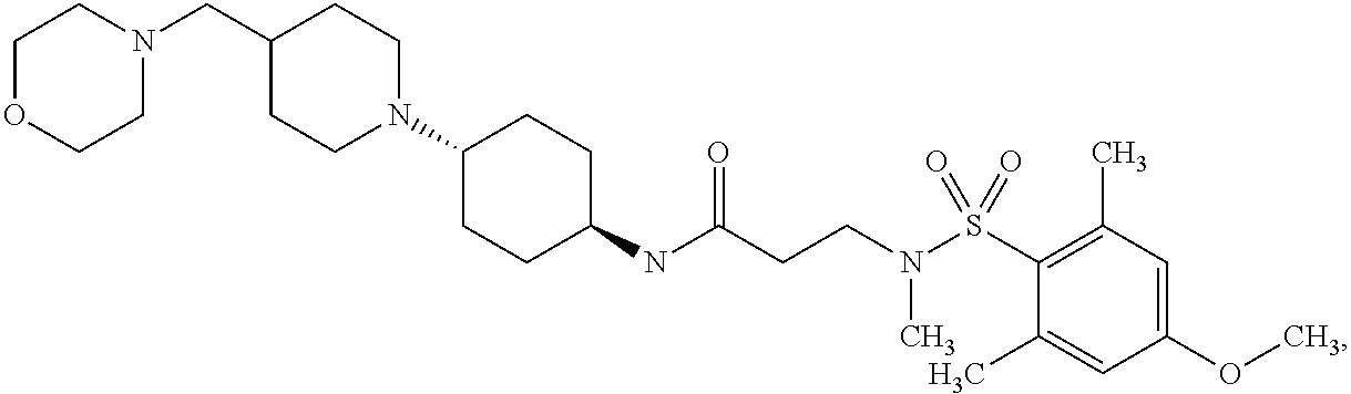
N1(CC2CCN(C3CCC(NC(CCN(S(C4=C(C)C=C(OC)C=C4C)(=O)=O)C)=O)CC3)CC2)CCOCC1
